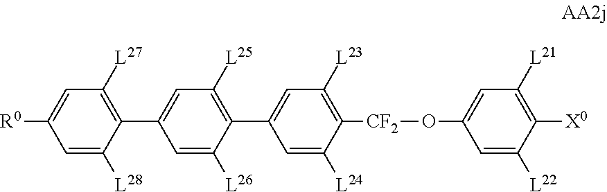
[R0]C1=CC([L27])=C(C2=CC([L25])=C(C3=CC([L23])=C([CF2]OC4=CC([L21])=C([X0])C([L22])=C4)C([L24])=C3)C([L26])=C2)C([L28])=C1
